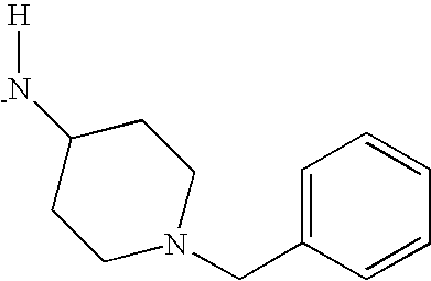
C1=C(CN2CCC([-N][H])CC2)C=CC=C1
